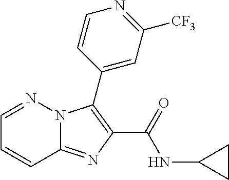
C12=NC(C(=O)NC3CC3)=C(C3=CC([CF3])=NC=C3)N1N=CC=C2
